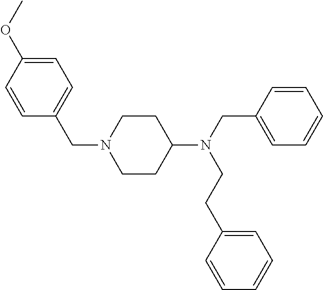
C1=C(OC)C=CC(CN2CCC(N(CC3=CC=CC=C3)CCC3=CC=CC=C3)CC2)=C1
